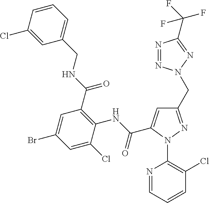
C1=C(Cl)C=CC=C1CNC(C1=C(NC(=O)C2=CC(CN3N=NC(C(F)(F)F)=N3)=NN2C2=C(Cl)C=CC=N2)C(Cl)=CC(Br)=C1)=O
